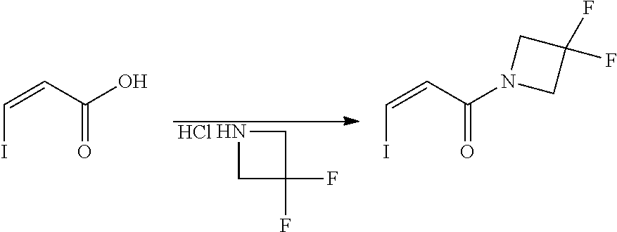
C1C(F)(F)CN1.Cl.O=C(C=CI)O.O=C(C=CI)N1CC(F)(F)C1
